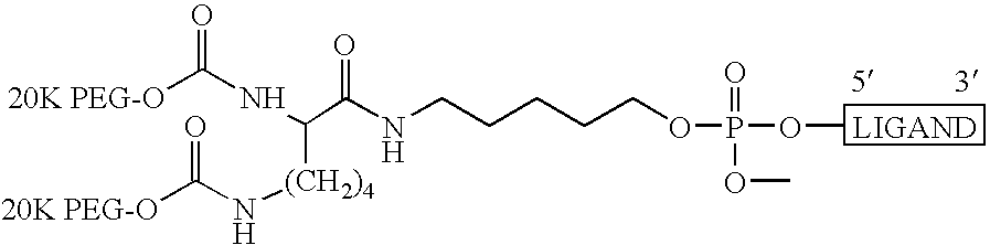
[LIGAND].[20K PEG-O]C(NC([(CH2)4]NC([20K PEG-O])=O)C(NCCCCCOP(OC)(=O)OC)=O)=O
